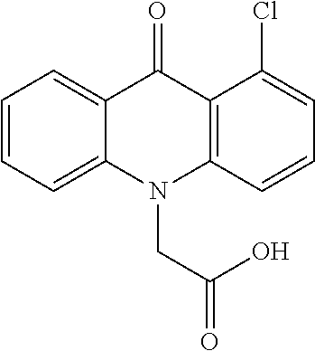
C12=CC=CC=C1C(=O)C1=C(N2CC(=O)O)C=CC=C1Cl
